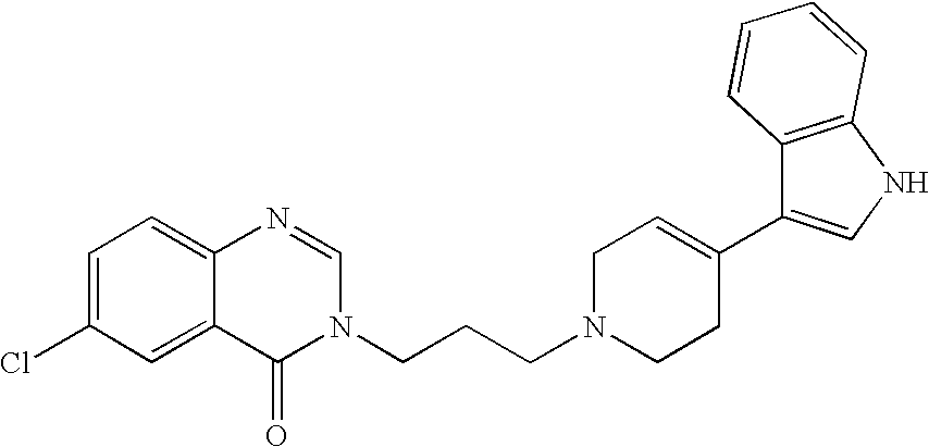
C1=C(Cl)C=C2C(=C1)N=CN(CCCN1CCC(C3=CNC4=C3C=CC=C4)=CC1)C2=O
